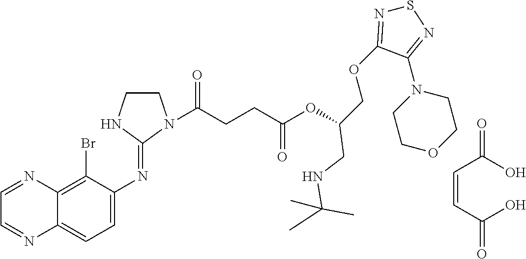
C1CNC(=NC2=CC=C3C(=C2Br)N=CC=N3)N1C(CCC(OC(COC1=NSN=C1N1CCOCC1)CNC(C)(C)C)=O)=O.C(=CC(O)=O)C(O)=O
